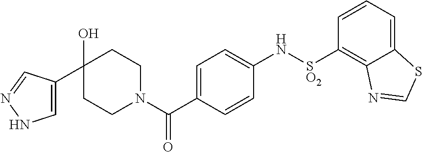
C1(O)(C2=CNN=C2)CCN(C(C2=CC=C(N[SO2]C3=C4C(=CC=C3)SC=N4)C=C2)=O)CC1
